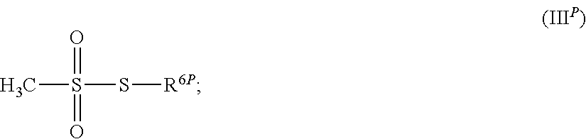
CS(=O)(=O)S[R6P]
